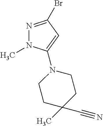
N1=C(Br)C=C(N2CCC(C)(C#N)CC2)N1C
